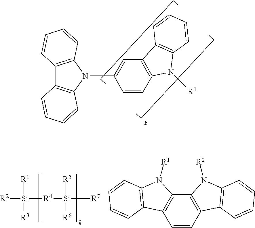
C12=C(N(C3=CC4=C(C=C3)N([R1])C3=C4C=CC=C3)C3=C1C=CC=C3)C=CC=C2.[R2][Si]([R1])([R3])[R4][Si]([R5])([R6])[R7].C1=CC2=C(C3=C1C1=C(N3[R1])C=CC=C1)N([R2])C1=C2C=CC=C1
